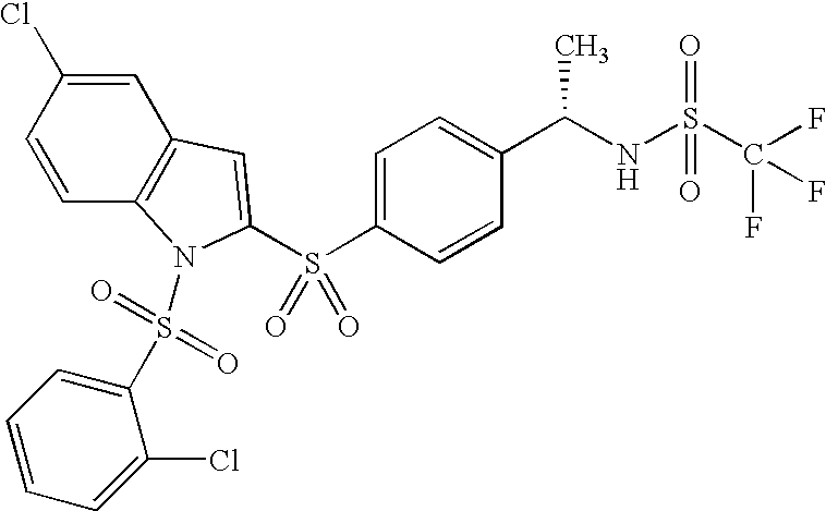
C1=CC2=C(C=C1Cl)C=C(S(C1=CC=C(C(NS(C(F)(F)F)(=O)=O)C)C=C1)(=O)=O)N2S(C1=CC=CC=C1Cl)(=O)=O
